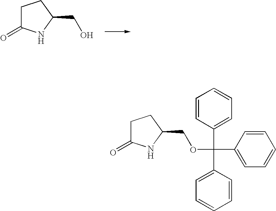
OCC1CCC(=O)N1.C1(C(C2=CC=CC=C2)(OCC2CCC(=O)N2)C2=CC=CC=C2)=CC=CC=C1
